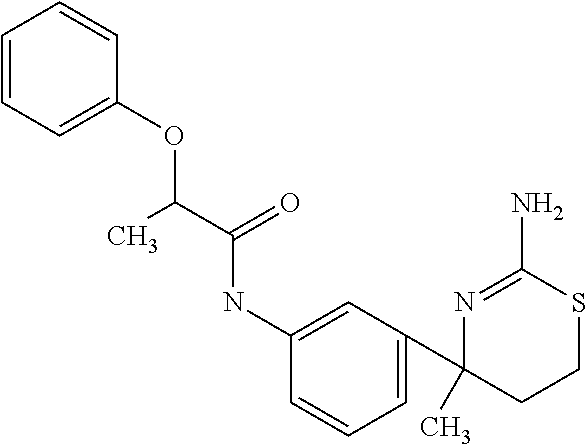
C1=CC=C(OC(C(=O)NC2=CC(C3(C)CCSC(N)=N3)=CC=C2)C)C=C1
